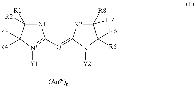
[X1]1C([R2])([R1])C([R4])([R3])[N+]([Y1])=C1[Q]=C1[X2]C([R7])([R8])C([R6])([R5])N1[Y2]
